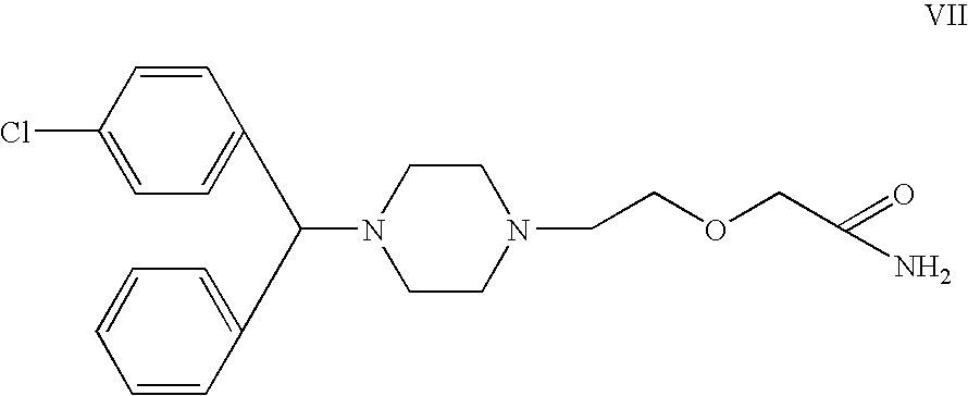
C1=CC(Cl)=CC=C1C(N1CCN(CCOCC(=O)N)CC1)C1=CC=CC=C1
